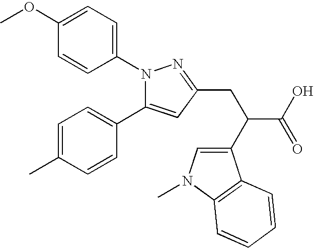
N1(C2=CC=C(OC)C=C2)C(C2=CC=C(C)C=C2)=CC(CC(C(O)=O)C2=CN(C)C3=C2C=CC=C3)=N1
